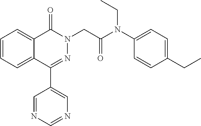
C1=CC=C2C(=C1)C(=O)N(CC(N(C1=CC=C(CC)C=C1)CC)=O)N=C2C1=CN=CN=C1
